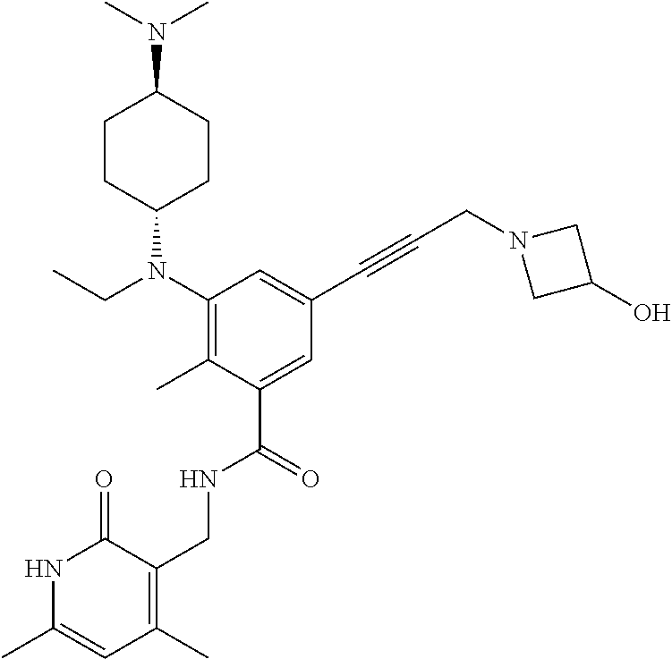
C1(N(CC)C2CCC(N(C)C)CC2)=C(C)C(C(=O)NCC2=C(C)C=C(C)NC2=O)=CC(C#CCN2CC(O)C2)=C1
